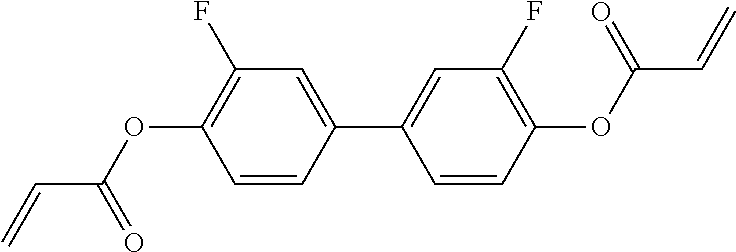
C=CC(OC1=C(F)C=C(C2=CC(F)=C(OC(C=C)=O)C=C2)C=C1)=O
